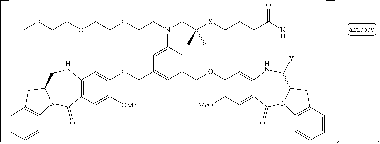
C1=C(N(CC(SCCCC(NC)=O)(C)C)CCOCCOCCOC)C=C(COC2=C([MeO])C=C3C(=C2)NC([Y])C2N(C3=O)C3=C(C2)C=CC=C3)C=C1COC1=CC2=C(C=C1[OMe])C(=O)N1C(CN2)CC2=C1C=CC=C2
